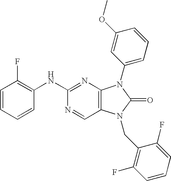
C1=CC=CC(NC2=NC3=C(C=N2)N(CC2=C(F)C=CC=C2F)C(=O)N3C2=CC=CC(OC)=C2)=C1F
